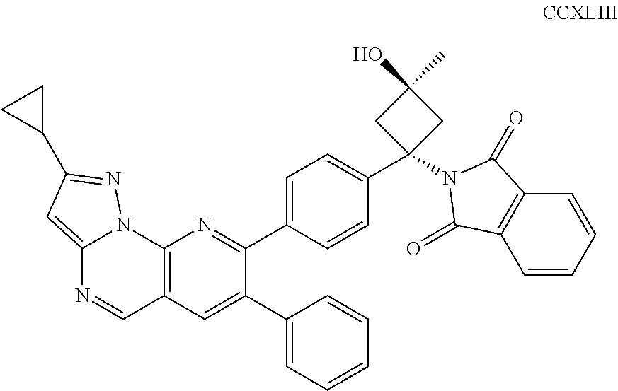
C12=C(C=C(C3=CC=CC=C3)C(C3=CC=C(C4(N5C(=O)C6=C(C=CC=C6)C5=O)CC(O)(C)C4)C=C3)=N1)C=NC1=CC(C3CC3)=NN21
